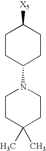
C1CC(N2CCC(C)(C)CC2)CCC1[X5]
